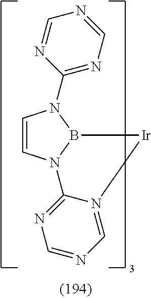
C1=CN2B(N1C1=NC=NC=N1)[Ir]N1=CN=CN=C21
